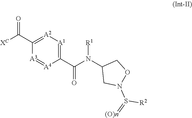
C1(C([XC])=O)=[A2][A1]=C(C(N(C2CN(S(=[(O)n])[R2])OC2)[R1])=O)[A4]=[A3]1
